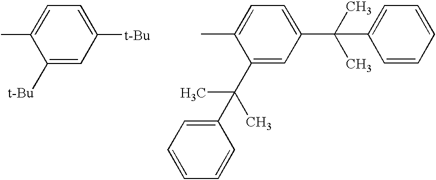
C1=C(C)C(C(C)(C)C2=CC=CC=C2)=CC(C(C)(C)C2=CC=CC=C2)=C1.C1=C(C)C([t-Bu])=CC([t-Bu])=C1
